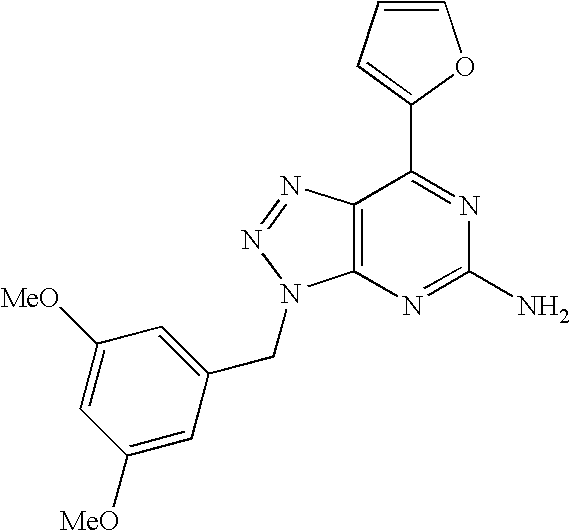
C1=CC=C(C2=NC(N)=NC3=C2N=NN3CC2=CC([MeO])=CC([MeO])=C2)O1
